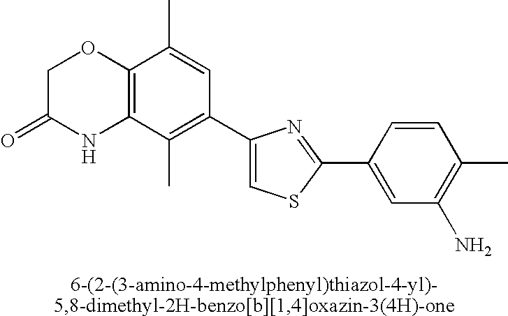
C1C(=O)NC2=C(O1)C(C)=CC(C1=CSC(C3=CC(N)=C(C)C=C3)=N1)=C2C
